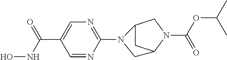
C1=NC(N2C3CC(N(C(OC(C)C)=O)C3)C2)=NC=C1C(NO)=O
